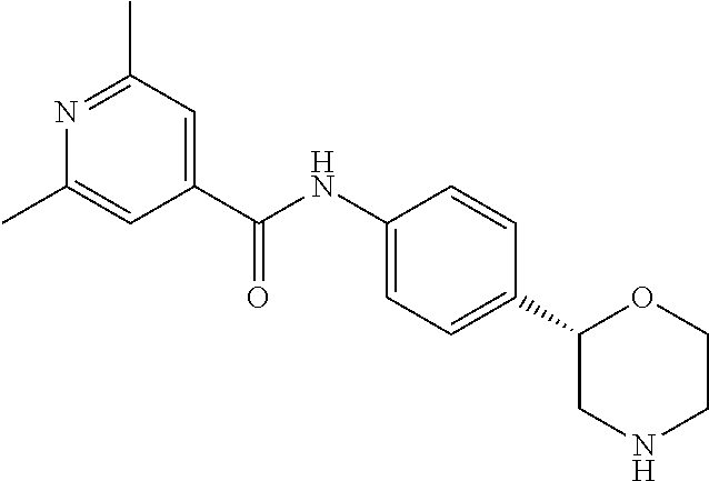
N1=C(C)C=C(C(NC2=CC=C(C3CNCCO3)C=C2)=O)C=C1C
